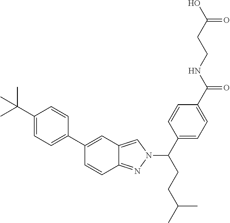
C1(C2=CC3=CN(C(C4=CC=C(C(NCCC(O)=O)=O)C=C4)CCC(C)C)N=C3C=C2)=CC=C(C(C)(C)C)C=C1
